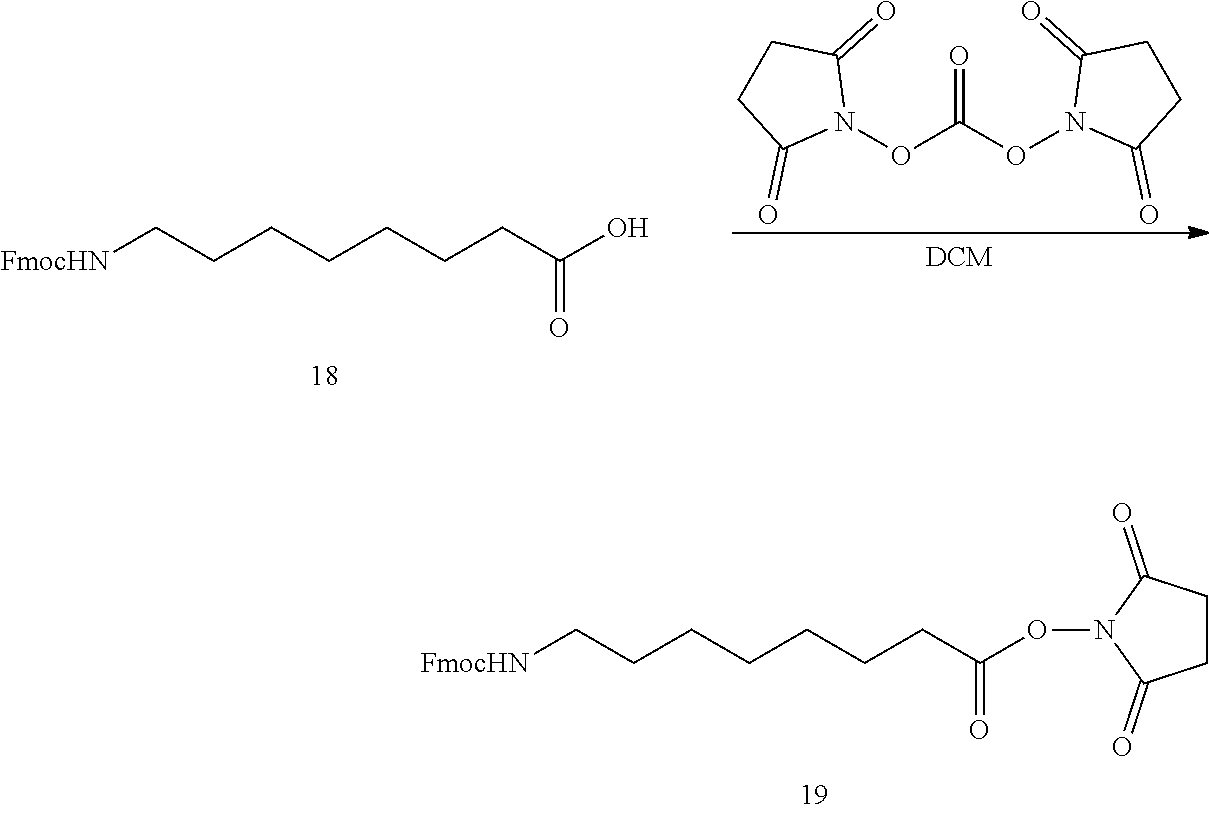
[FmocHN]CCCCCCCC(O)=O.N1(OC(ON2C(=O)CCC2=O)=O)C(=O)CCC1=O.[FmocHN]CCCCCCCC(ON1C(=O)CCC1=O)=O
